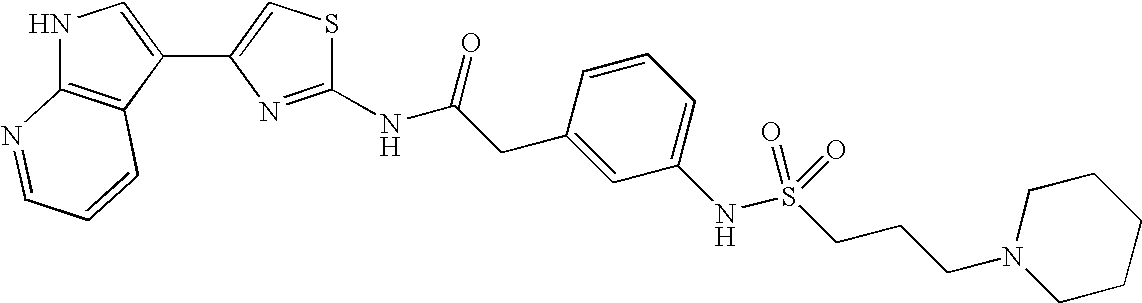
N1C2=C(C(C3=CSC(NC(CC4=CC(NS(CCCN5CCCCC5)(=O)=O)=CC=C4)=O)=N3)=C1)C=CC=N2
